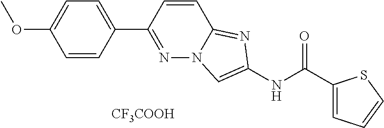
C1=CC(C2=NN3C(=NC(NC(C4=CC=CS4)=O)=C3)C=C2)=CC=C1OC.[CF3COOH]
